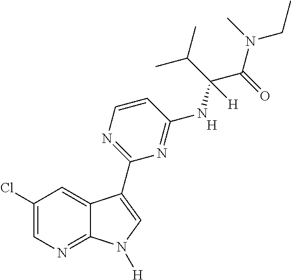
C1(Cl)=CN=C2C(=C1)C(C1=NC=CC(NC(C(=O)N(CC)C)(C(C)C)[H])=N1)=CN2[H].[H]
